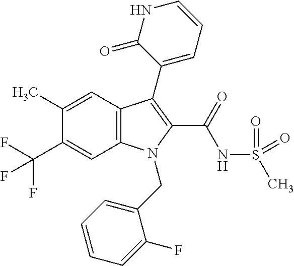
C1(C)=CC2=C(C=C1C(F)(F)F)N(CC1=CC=CC=C1F)C(C(NS(C)(=O)=O)=O)=C2C1=CC=CNC1=O
